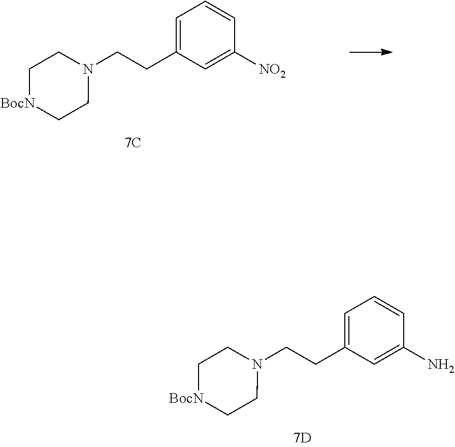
C1=C(CCN2CC[BocN]CC2)C=C(N)C=C1.C1=C(CCN2CC[BocN]CC2)C=C([NO2])C=C1
